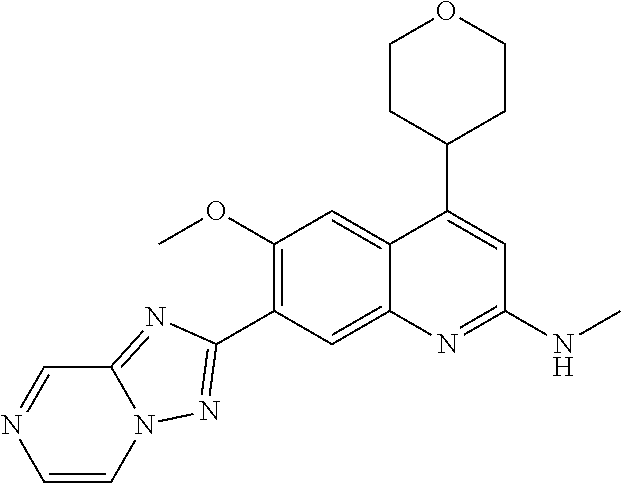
C12=CC(C3=NN4C(=N3)C=NC=C4)=C(OC)C=C1C(C1CCOCC1)=CC(NC)=N2
